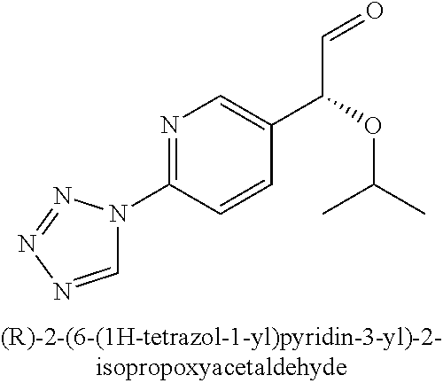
N1=C(N2C=NN=N2)C=CC(C(OC(C)C)C=O)=C1
